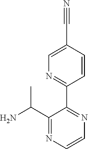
C1(C2=NC=C(C#N)C=C2)=NC=CN=C1C(N)C
